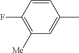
C1([Me])=C(F)C=CC(C)=C1
